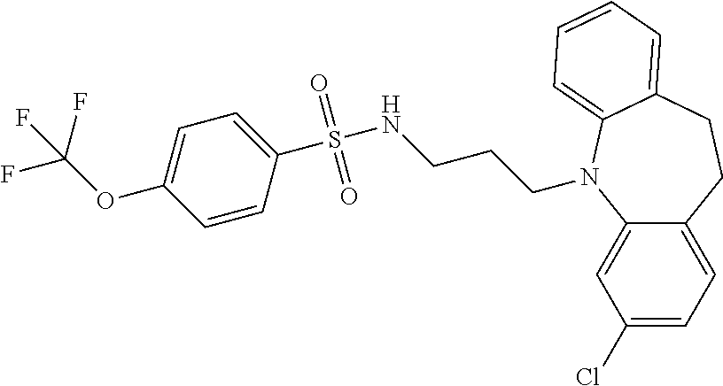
C12=CC(Cl)=CC=C1CCC1=CC=CC=C1N2CCCNS(C1=CC=C(OC(F)(F)F)C=C1)(=O)=O
